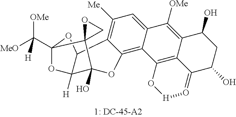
C1([Me])=C2C(=C3C(=C1)C([OMe])=C1C4=C3O[H]O=C4C(O)CC1O)OC1(O)C3([H])C2OC(C([MeO])([OMe])[H])(O3)C12CO2
